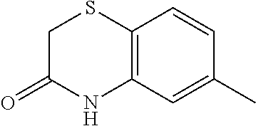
C1(C)=CC2=C(C=C1)SCC(=O)N2
